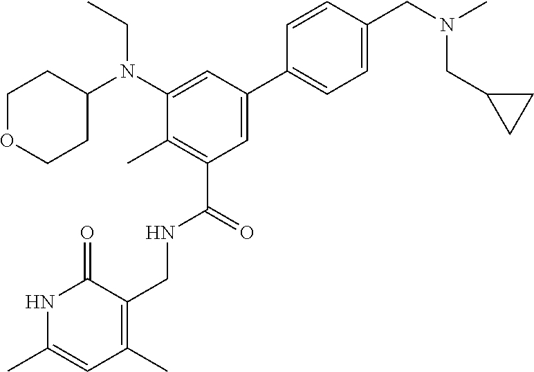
CCN(C1CCOCC1)C1=CC(C2=CC=C(CN(C)CC3CC3)C=C2)=CC(C(NCC2=C(C)C=C(C)NC2=O)=O)=C1C
